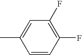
C1(C)=CC(F)=C(F)C=C1
